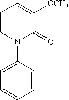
C1=CC=C([OCH3])C(=O)N1C1=CC=CC=C1
